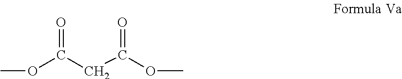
O=C(OC)CC(=O)OC
